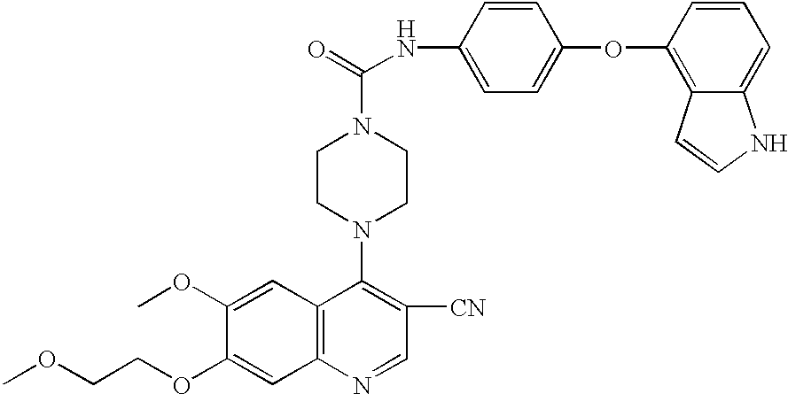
COCCOC1=CC2=C(C=C1OC)C(N1CCN(C(=O)NC3=CC=C(OC4=C5C(=CC=C4)NC=C5)C=C3)CC1)=C([CN])C=N2
